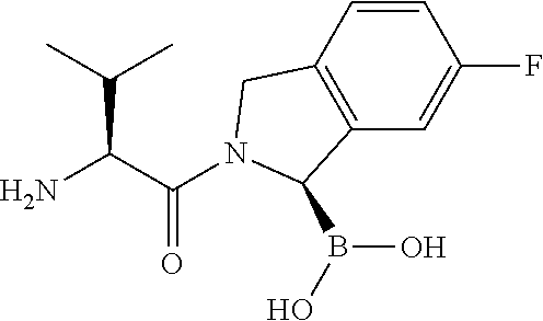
C(C(N)C(C)C)(=O)N1CC2=C(C=C(F)C=C2)C1B(O)O
